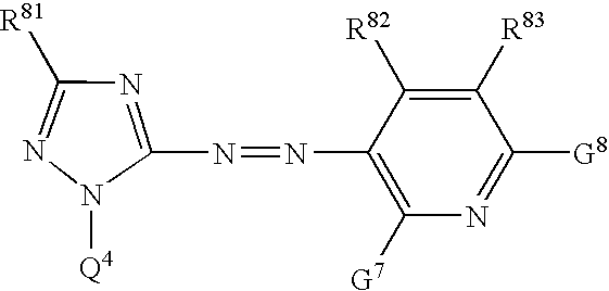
N1=C([R81])N=C(N=NC2=C([G7])N=C([G8])C([R83])=C2[R82])N1[Q4]
